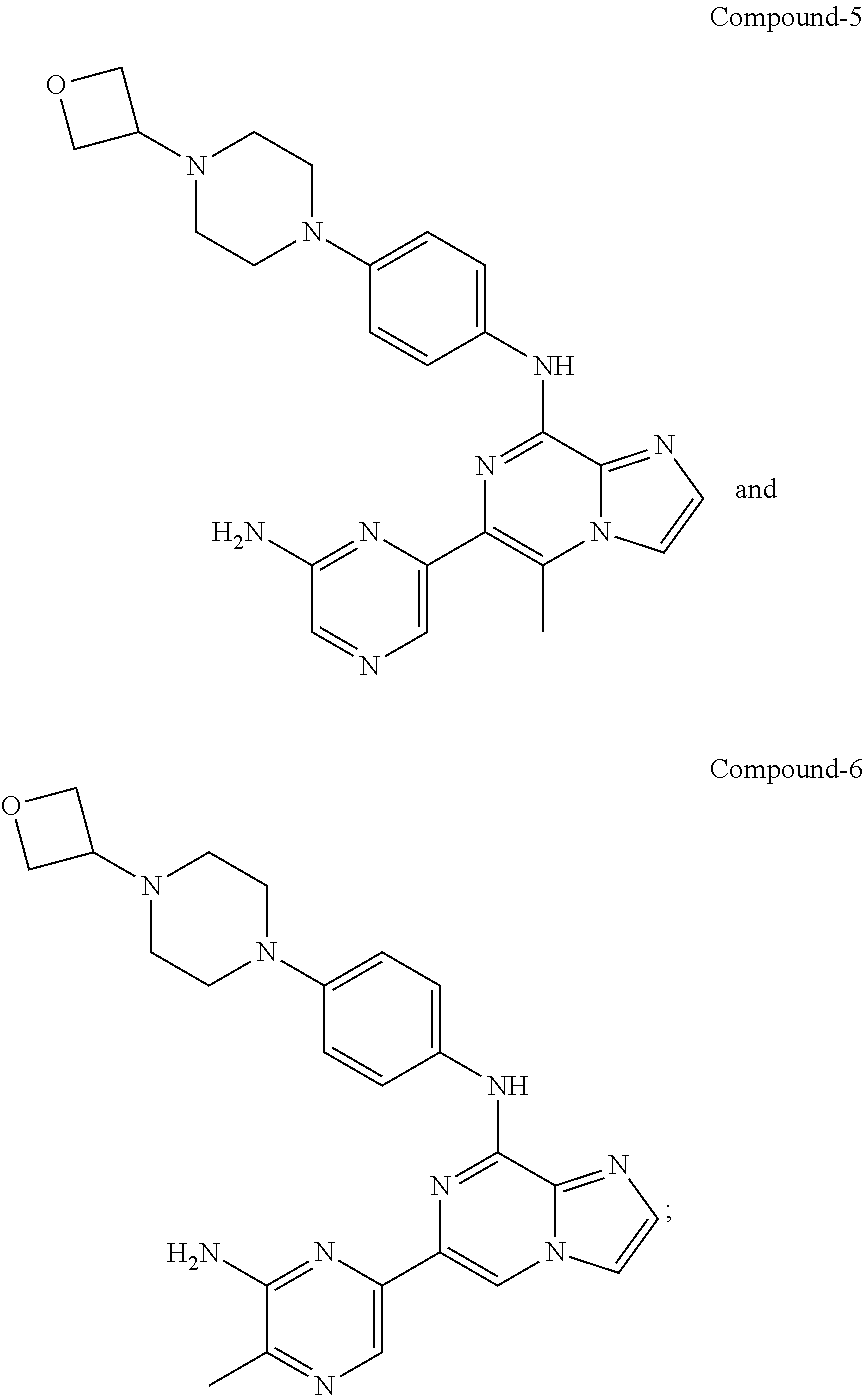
N1(C2COC2)CCN(C2=CC=C(NC3=NC(C4=CN=C(C)C(N)=N4)=CN4C3=NC=C4)C=C2)CC1.N1(C2COC2)CCN(C2=CC=C(NC3=NC(C4=CN=CC(N)=N4)=C(C)N4C3=NC=C4)C=C2)CC1
